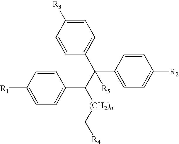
C1=C([R3])C=CC(C(C([(CH2)n]C[R4])C2=CC=C([R1])C=C2)(C2=CC=C([R2])C=C2)[R5])=C1
